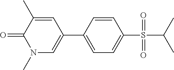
O=C1C(C)=CC(C2=CC=C(S(=O)(=O)C(C)C)C=C2)=CN1C
